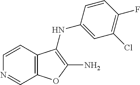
C1=CC2=C(C=N1)OC(N)=C2NC1=CC(Cl)=C(F)C=C1
